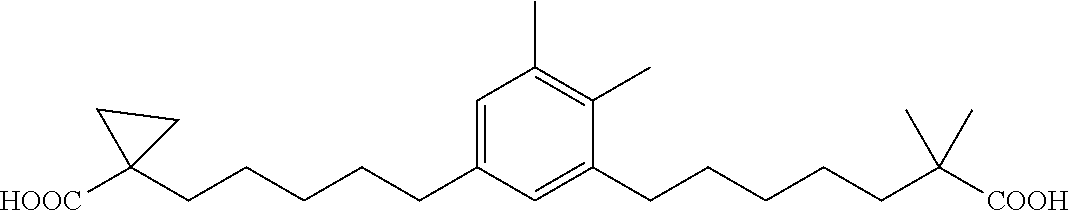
C1(C)=C(C)C(CCCCCC(C)(C)[COOH])=CC(CCCCCC2([HOOC])CC2)=C1
